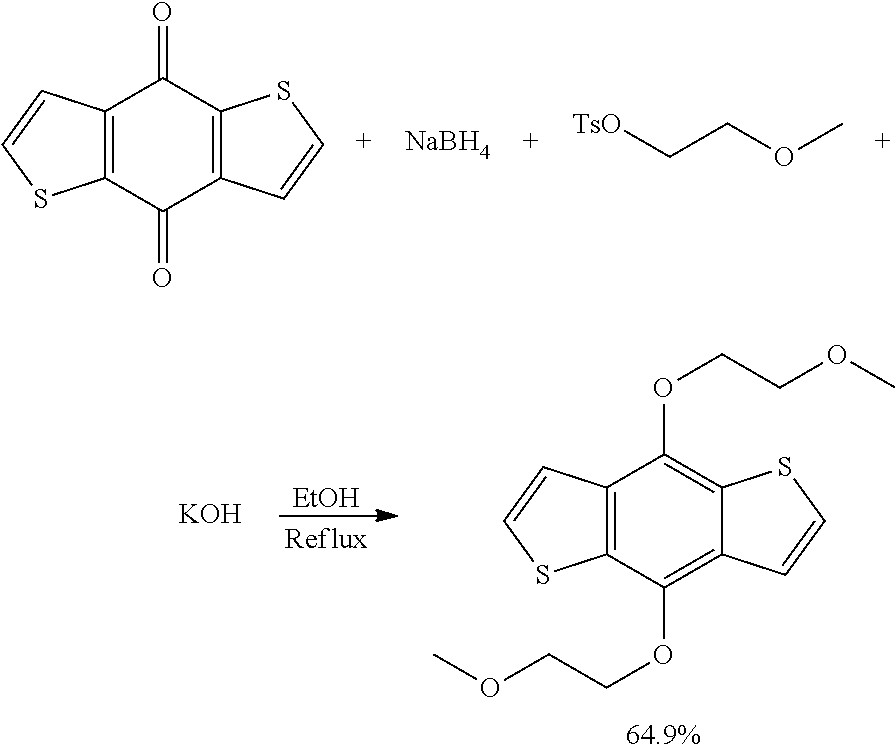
[EtOH].C12=C(C(OCCOC)=C3C(=C1OCCOC)SC=C3)SC=C2.[KOH].C12=C(C(=O)C3=C(C1=O)SC=C3)SC=C2.[NaBH4].[TsO]CCOC
